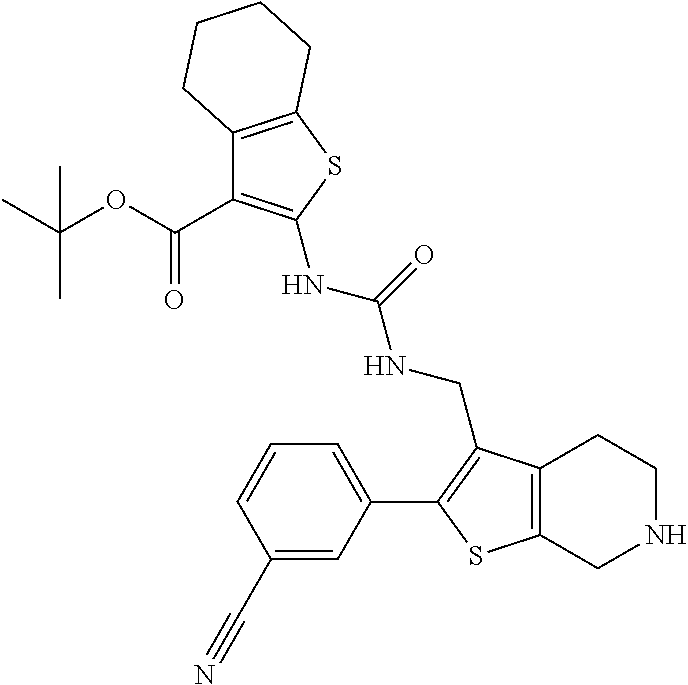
C12=C(SC(NC(NCC3=C(C4=CC=CC(C#N)=C4)SC4=C3CCNC4)=O)=C1C(=O)OC(C)(C)C)CCCC2
